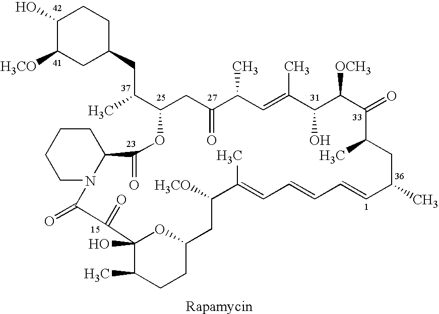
C1(O)C([H3CO])CC(CC(C)C2CC(=O)C(C)C=C(C)C(O)C([OCH3])C(=O)C(C)CC(C)C=CC=CC=C(C)C([H3CO])CC3OC(O)(C(C)CC3)C(=O)C(=O)N3C(C(=O)O2)CCCC3)CC1
